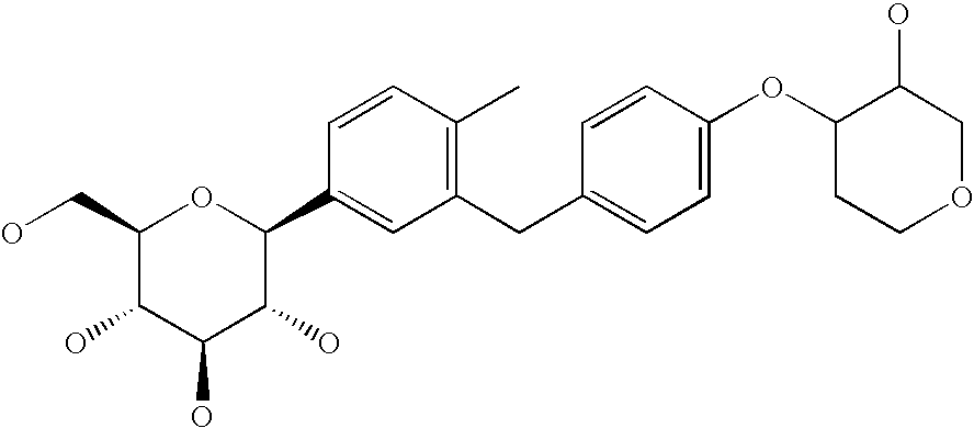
C1(CO)C(O)C(O)C(O)C(C2=CC(CC3=CC=C(OC4CCOCC4O)C=C3)=C(C)C=C2)O1
